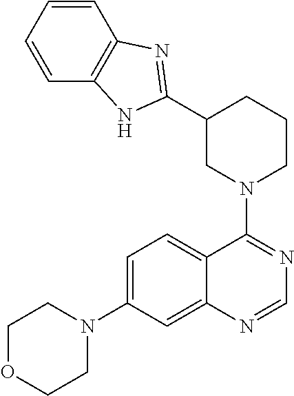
C1OCCN(C2=CC=C3C(=C2)N=CN=C3N2CCCC(C3=NC4=C(C=CC=C4)N3)C2)C1
